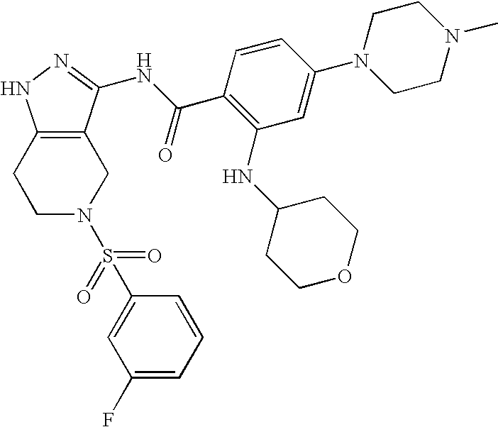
C1C2=C(CCN1S(C1=CC(F)=CC=C1)(=O)=O)NN=C2NC(C1=C(NC2CCOCC2)C=C(N2CCN(C)CC2)C=C1)=O
